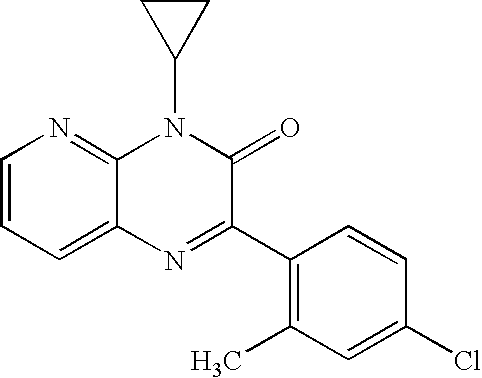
C1=CC=C2C(=N1)N(C1CC1)C(=O)C(C1=C(C)C=C(Cl)C=C1)=N2
